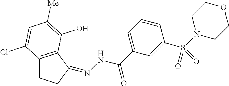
C12=C(C(=NNC(C3=CC=CC(S(N4CCOCC4)(=O)=O)=C3)=O)CC1)C(O)=C([Me])C=C2Cl
